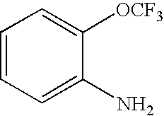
C1=CC=C(N)C([OCF3])=C1
